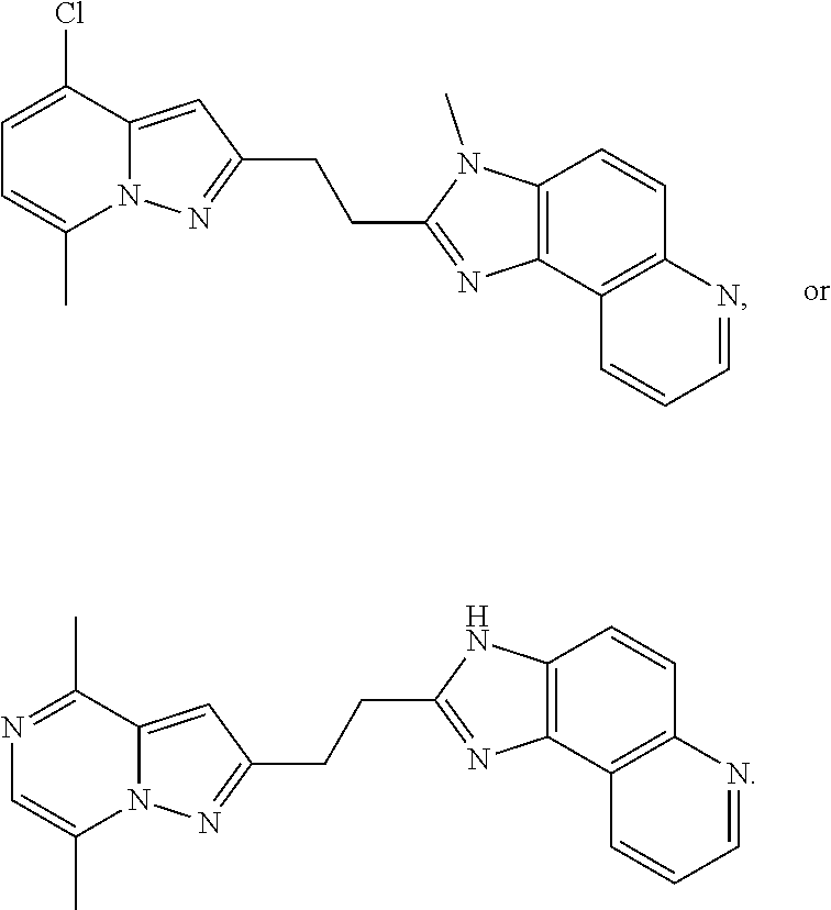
C1=C(Cl)C2=CC(CCC3=NC4=C(N3C)C=CC3=C4C=CC=N3)=NN2C(C)=C1.N1=C(C)C2=CC(CCC3=NC4=C(N3)C=CC3=C4C=CC=N3)=NN2C(C)=C1
